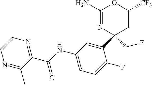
C1(N)=NC(C2=CC(NC(C3=NC=CN=C3C)=O)=CC=C2F)(CF)CC([CF3])O1
